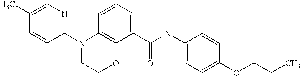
C1(N2CCOC3=C2C=CC=C3C(NC2=CC=C(OCCC)C=C2)=O)=NC=C(C)C=C1
